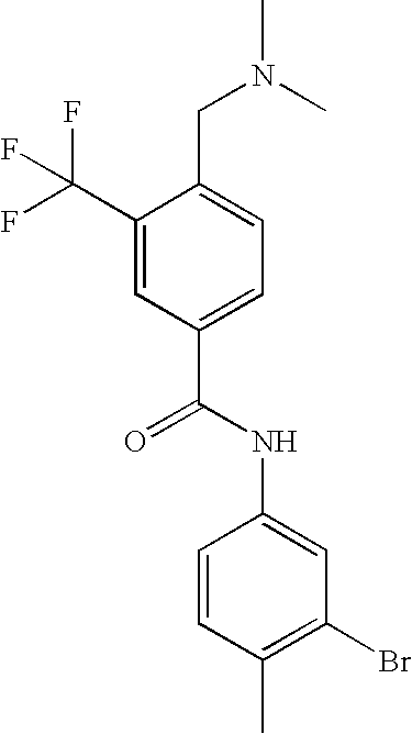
C1(C(F)(F)F)=CC(C(NC2=CC(Br)=C(C)C=C2)=O)=CC=C1CN(C)C
